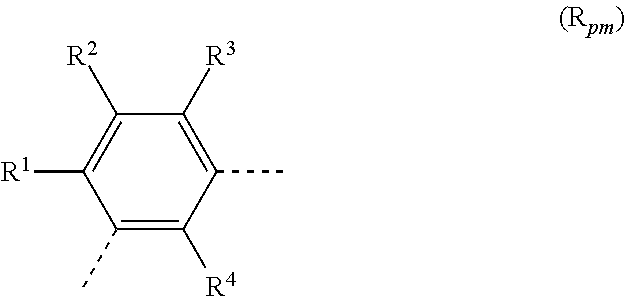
C1(C)=C([R4])C(C)=C([R3])C([R2])=C1[R1]
